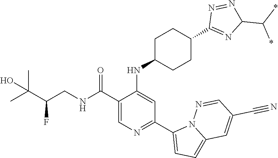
C1(C(NCC(C(C)(C)O)F)=O)=CN=C(C2=CC=C3N2N=CC(C#N)=C3)C=C1NC1CCC(C2=NC(C(*)*)N=N2)CC1
